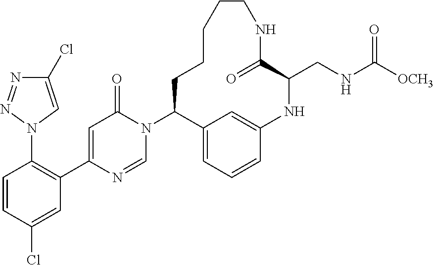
N1(C2C3=CC=CC(=C3)NC(CNC([OCH3])=O)C(=O)NCCCCC2)C(=O)C=C(C2=C(N3C=C(Cl)N=N3)C=CC(Cl)=C2)N=C1
